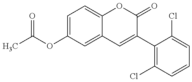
C1=C(OC(=O)C)C=C2C(=C1)OC(=O)C(C1=C(Cl)C=CC=C1Cl)=C2
